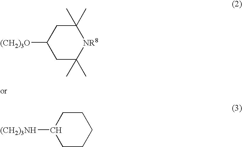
[(CH2)3O]C1CC(C)(C)[NR8]C(C)(C)C1.[(CH2)3NH]C1CCCCC1
